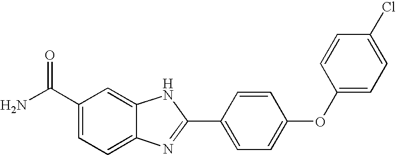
C1(C(N)=O)=CC=C2C(=C1)NC(C1=CC=C(OC3=CC=C(Cl)C=C3)C=C1)=N2
